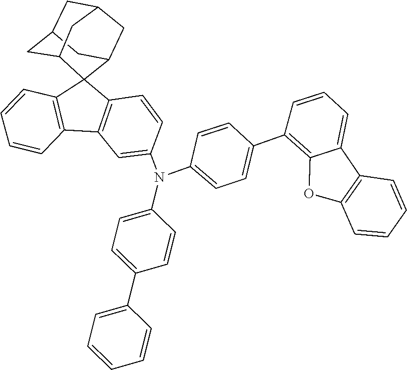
C1(C2=CC=C(N(C3=CC4=C(C=C3)C3(C5=C4C=CC=C5)C4CC5CC(CC3C5)C4)C3=CC=C(C4=CC=CC=C4)C=C3)C=C2)=C2C(=CC=C1)C1=C(O2)C=CC=C1
